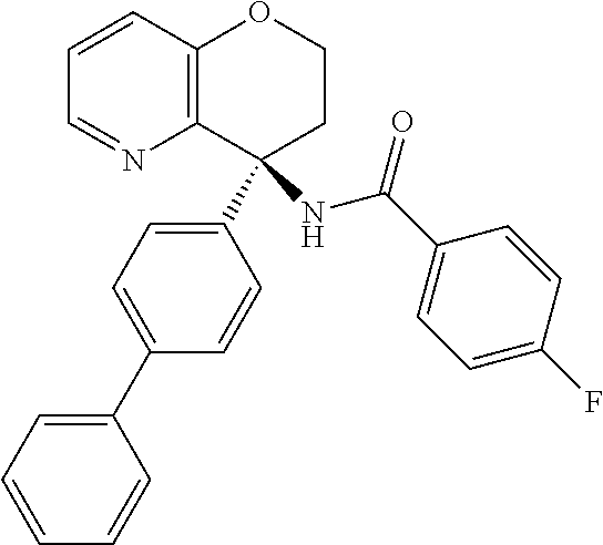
C1=CC2=C(N=C1)C(C1=CC=C(C3=CC=CC=C3)C=C1)(NC(=O)C1=CC=C(F)C=C1)CCO2
